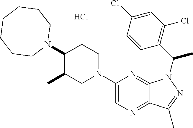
Cl.C1(N2CCC(N3CCCCCCC3)C(C)C2)=CN=C2C(=N1)N(C(C1=C(Cl)C=C(Cl)C=C1)C)N=C2C
